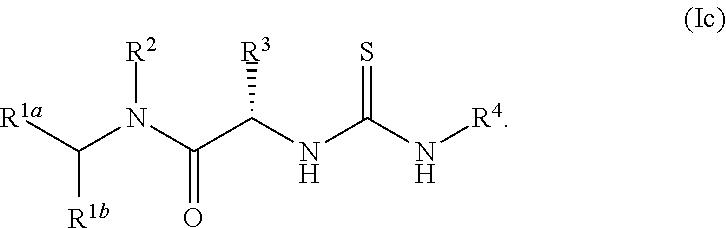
C(N(C(C(NC(N[R4])=S)[R3])=O)[R2])([R1a])[R1b]
